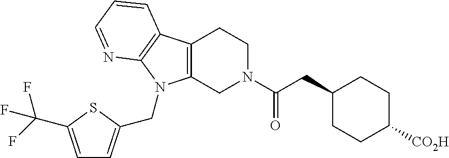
C1(CC(=O)N2CC3=C(CC2)C2=C(N3CC3=CC=C(C(F)(F)F)S3)N=CC=C2)CCC([CO2H])CC1
